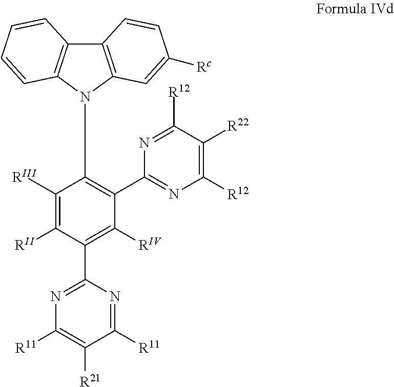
C12=C(N(C3=C(C4=NC([R12])=C([R22])C([R12])=N4)C([RIV])=C(C4=NC([R11])=C([R21])C([R11])=N4)C([RII])=C3[RIII])C3=C1C=CC=C3)C=C([Rc])C=C2
